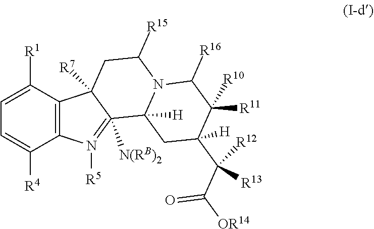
C12=C(C([R1])=CC=C1[R4])C1([R7])C([N(RB)2])(=N2[R5])C2([H])N(C([R15])C1)C([R16])C([R11])([R10])C(C(C(=O)[OR14])([R13])[R12])([H])C2
